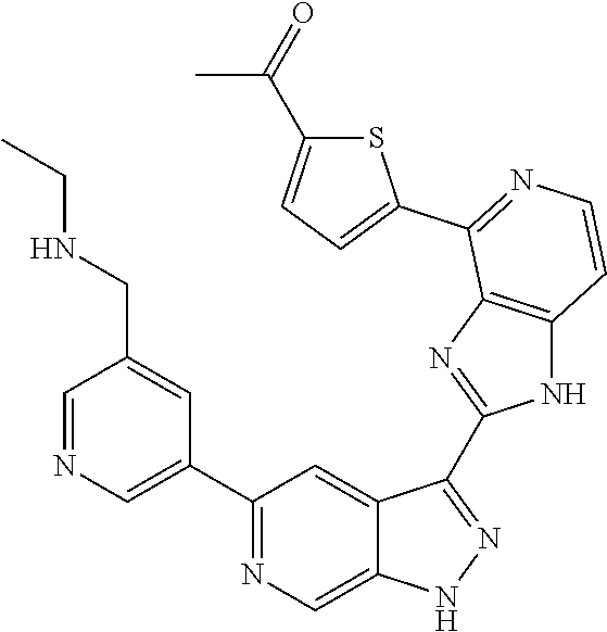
C1=NC=C(C2=NC=C3C(=C2)C(C2=NC4=C(N2)C=CN=C4C2=CC=C(C(=O)C)S2)=NN3)C=C1CNCC
